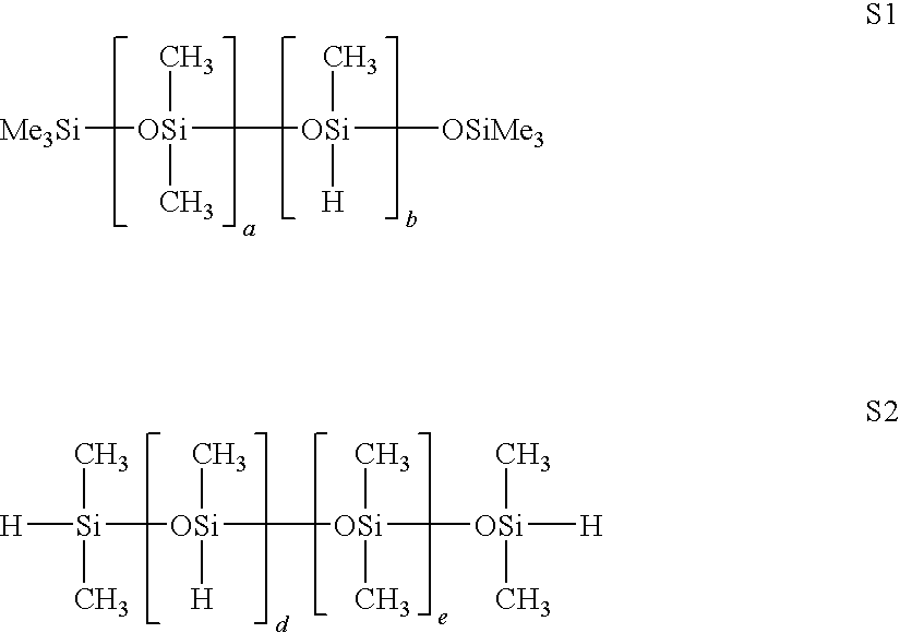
[Me3Si][OSi]([OSi]([OSiMe3])(C)[H])(C)C.[Si]([OSi]([OSi]([OSi]([H])(C)C)(C)C)(C)[H])([H])(C)C
